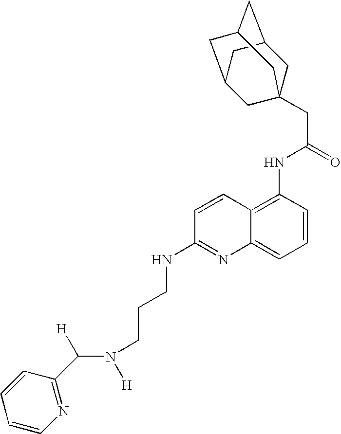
C1C2CC3CC(CC1(CC(=O)NC1=C4C(=CC=C1)N=C(NCCCN([H])C([H])C1=NC=CC=C1)C=C4)C3)C2
